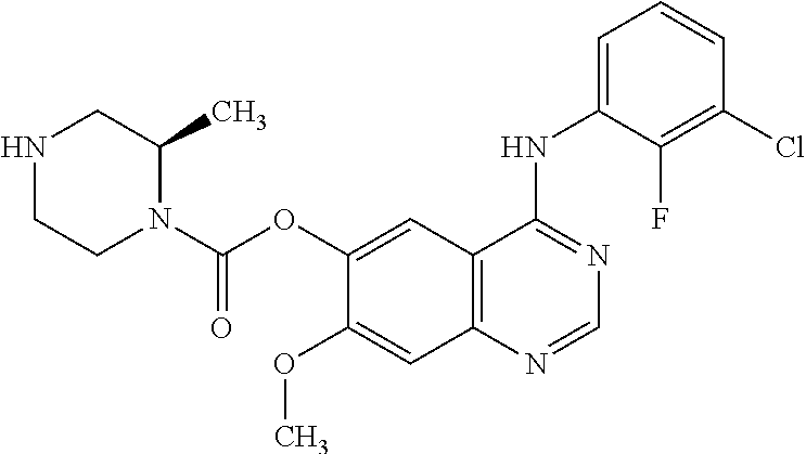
N1CCN(C(OC2=CC3=C(C=C2OC)N=CN=C3NC2=CC=CC(Cl)=C2F)=O)C(C)C1
